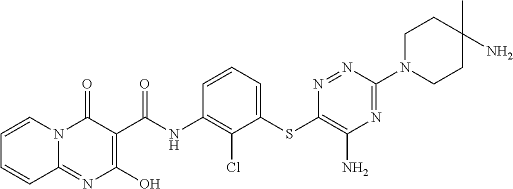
C12=NC(O)=C(C(NC3=C(Cl)C(SC4=C(N)N=C(N5CCC(C)(N)CC5)N=N4)=CC=C3)=O)C(=O)N1C=CC=C2
